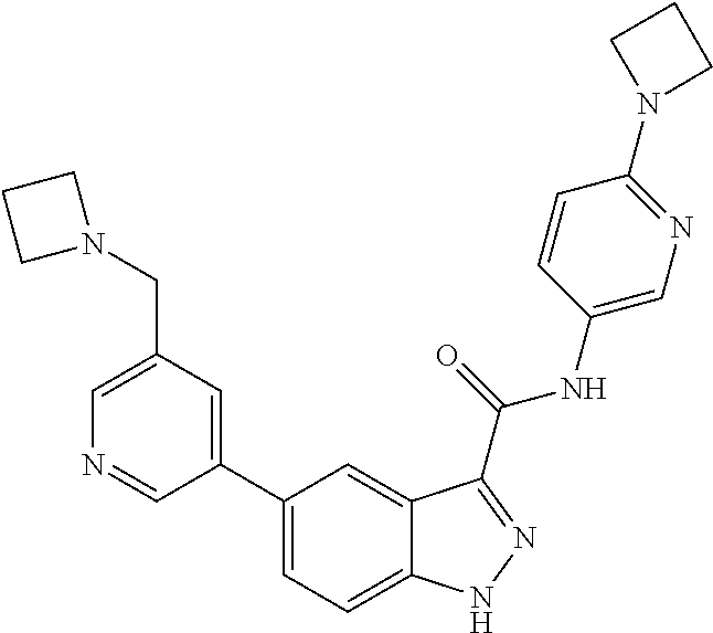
C1(CN2CCC2)=CN=CC(C2=CC=C3C(=C2)C(C(NC2=CN=C(N4CCC4)C=C2)=O)=NN3)=C1
